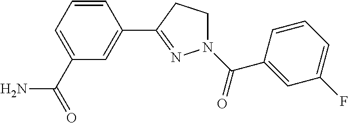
C1=CC=C(C(=O)N)C=C1C1=NN(C(=O)C2=CC(F)=CC=C2)CC1
